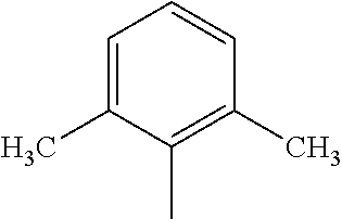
C1=C(C)C(C)=C(C)C=C1
